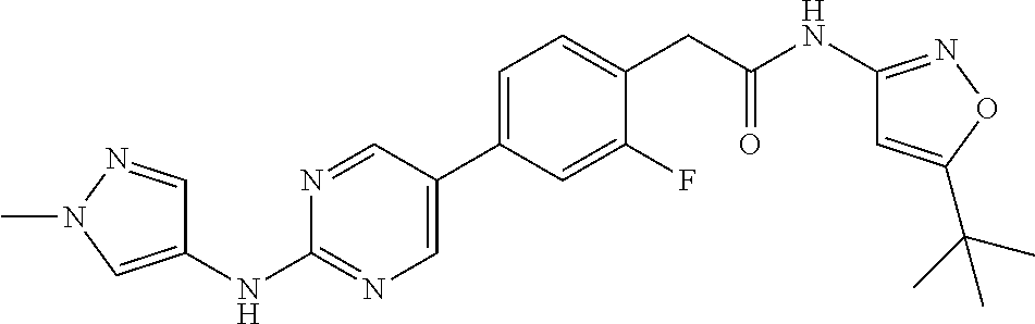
C1(NC2=NC=C(C3=CC=C(CC(NC4=NOC(C(C)(C)C)=C4)=O)C(F)=C3)C=N2)=CN(C)N=C1
